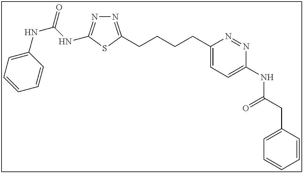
N1=C(CCCCC2=CC=C(NC(CC3=CC=CC=C3)=O)N=N2)SC(NC(NC2=CC=CC=C2)=O)=N1
